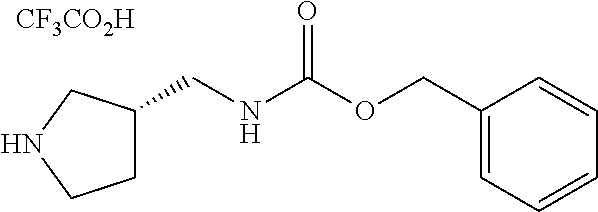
C1(COC(NCC2CCNC2)=O)=CC=CC=C1.[CF3CO2H]
